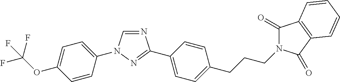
C1=C(OC(F)(F)F)C=CC(N2C=NC(C3=CC=C(CCCN4C(=O)C5=C(C4=O)C=CC=C5)C=C3)=N2)=C1
